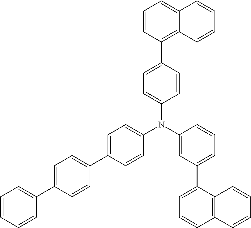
C1(N(C2=CC(C3=CC=CC4=C3C=CC=C4)=CC=C2)C2=CC=C(C3=C4C(=CC=C3)C=CC=C4)C=C2)=CC=C(C2=CC=C(C3=CC=CC=C3)C=C2)C=C1
